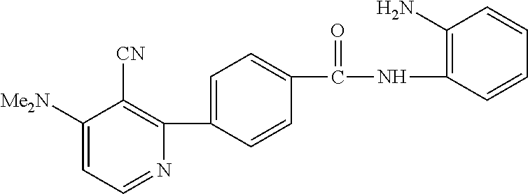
C1(C2=CC=C(C(NC3=C(N)C=CC=C3)=O)C=C2)=C([CN])C([Me2N])=CC=N1
